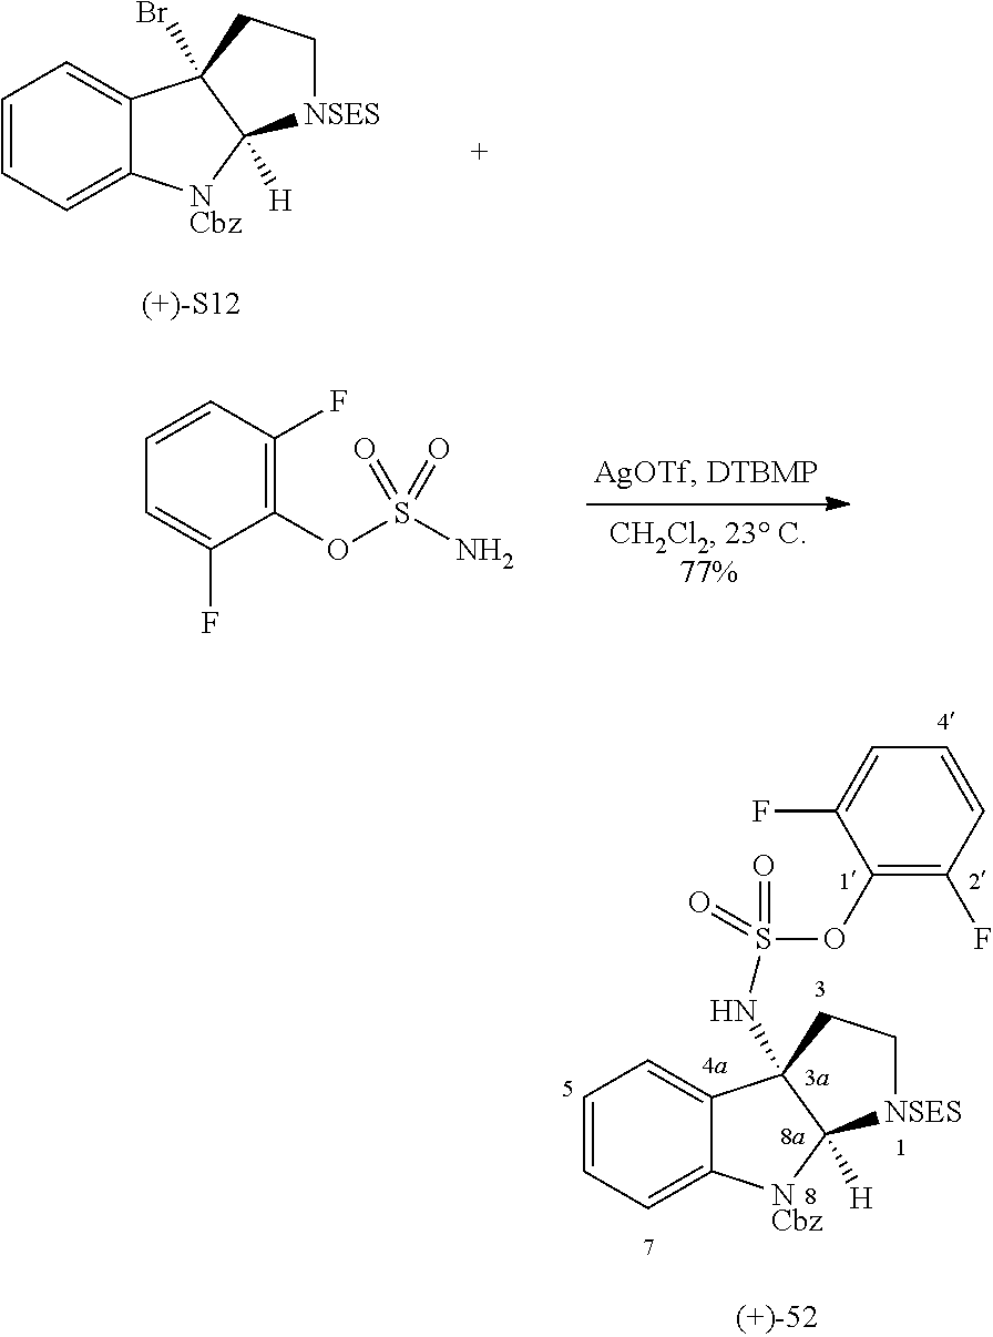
[NCbz]1C2([H])C(Br)(CC[NSES]2)C2=CC=CC=C12.C1(OS(N)(=O)=O)=C(F)C=CC=C1F.[NCbz]1C2([H])C(NS(=O)(=O)OC3=C(F)C=CC=C3F)(CC[NSES]2)C2=CC=CC=C12
